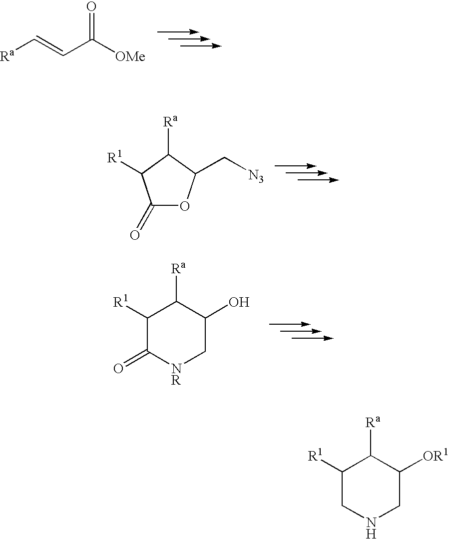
[Ra]C=CC([OMe])=O.C1(=O)OC(C[N3])C([Ra])C1[R1].C1([R1])C(=O)[NR]CC(O)C1[Ra].C1([R1])CNCC([OR1])C1[Ra]
